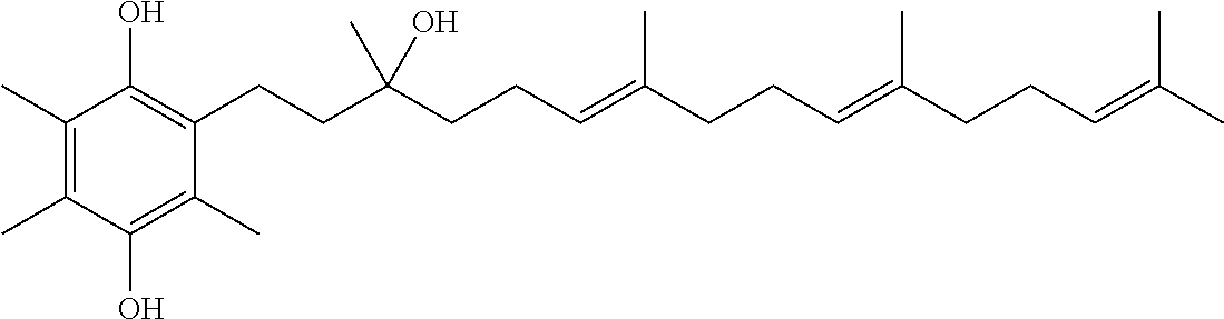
C1(C)=C(C)C(O)=C(C)C(CCC(CCC=C(CCC=C(CCC=C(C)C)C)C)(O)C)=C1O
